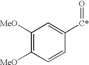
C1([MeO])=C([MeO])C=CC([C*]=O)=C1
